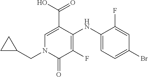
C1(NC2=C(F)C(=O)N(CC3CC3)C=C2C(O)=O)=CC=C(Br)C=C1F
